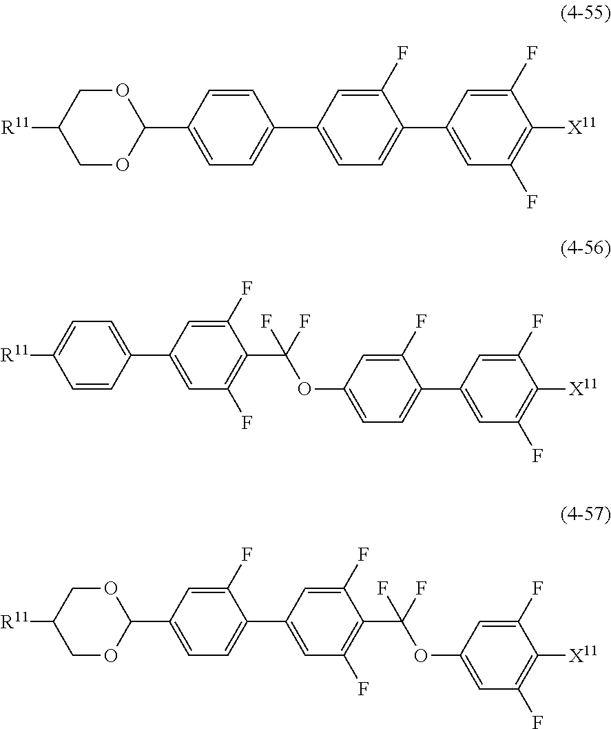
[R11]C1COC(C2=CC=C(C3=CC=C(C4=CC(F)=C([X11])C(F)=C4)C(F)=C3)C=C2)OC1.[R11]C1=CC=C(C2=CC(F)=C(C(OC3=CC=C(C4=CC(F)=C([X11])C(F)=C4)C(F)=C3)(F)F)C(F)=C2)C=C1.[R11]C1COC(C2=CC=C(C3=CC(F)=C(C(OC4=CC(F)=C([X11])C(F)=C4)(F)F)C(F)=C3)C(F)=C2)OC1
